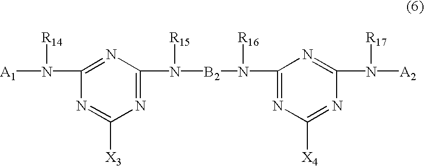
C1(N([R14])[A1])=NC(N([B2]N([R16])C2=NC([X4])=NC(N([R17])[A2])=N2)[R15])=NC([X3])=N1
